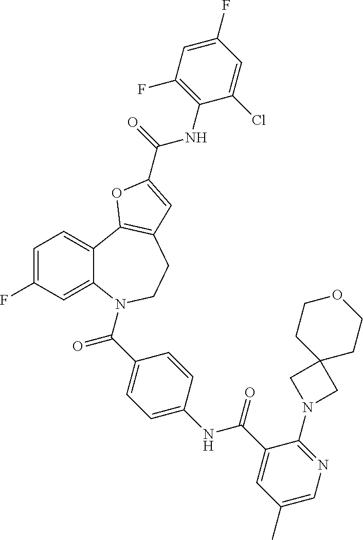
C1=C(F)C=C2C(=C1)C1=C(CCN2C(=O)C2=CC=C(NC(=O)C3=CC(C)=CN=C3N3CC4(C3)CCOCC4)C=C2)C=C(C(NC2=C(F)C=C(F)C=C2Cl)=O)O1
